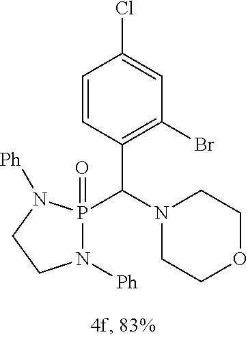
N1([Ph])P(C(N2CCOCC2)C2=C(Br)C=C(Cl)C=C2)(=O)N([Ph])CC1
